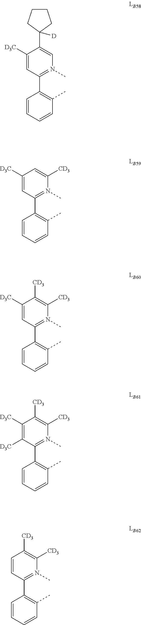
C1([D3C])=CC(C2=C(C)C=CC=C2)=N(C)C([CD3])=C1[CD3].C1([D3C])=CC(C2=C(C)C=CC=C2)=N(C)C=C1C1([D])CCCC1.C1([D3C])=CC(C2=C(C)C=CC=C2)=N(C)C([CD3])=C1.C1([D3C])=C([D3C])C(C2=C(C)C=CC=C2)=N(C)C([CD3])=C1[CD3].C1=CC(C2=C(C)C=CC=C2)=N(C)C([CD3])=C1[CD3]
